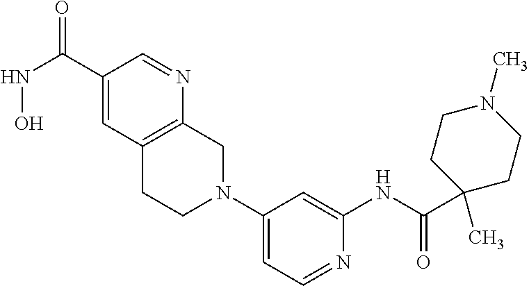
C1(C(NO)=O)=CC2=C(N=C1)CN(C1=CC=NC(NC(C3(C)CCN(C)CC3)=O)=C1)CC2
